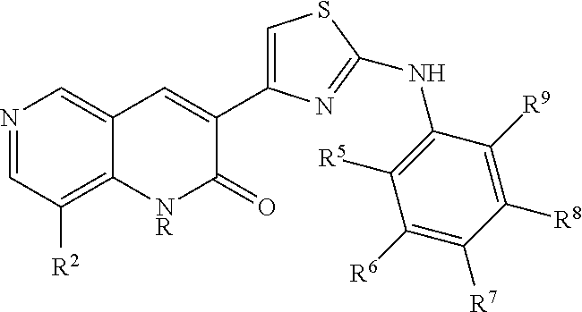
N1=CC([R2])=C2C(=C1)C=C(C1=CSC(NC3=C([R5])C([R6])=C([R7])C([R8])=C3[R9])=N1)C(=O)[NR]2
